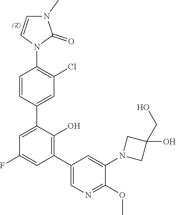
C1=CC(C2=CC(F)=CC(C3=CN=C(OC)C(N4CC(CO)(O)C4)=C3)=C2O)=CC(Cl)=C1N1C(=O)N(C)C=C1
